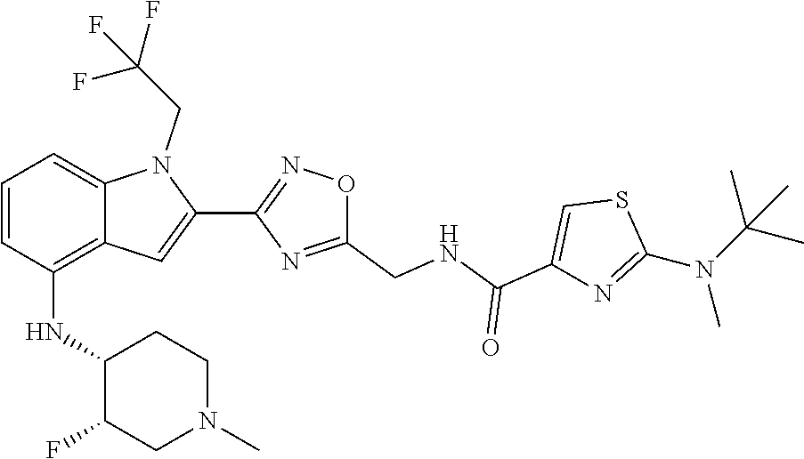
S1C(N(C)C(C)(C)C)=NC(C(=O)NCC2=NC(C3=CC4=C(NC5C(F)CN(C)CC5)C=CC=C4N3CC(F)(F)F)=NO2)=C1
